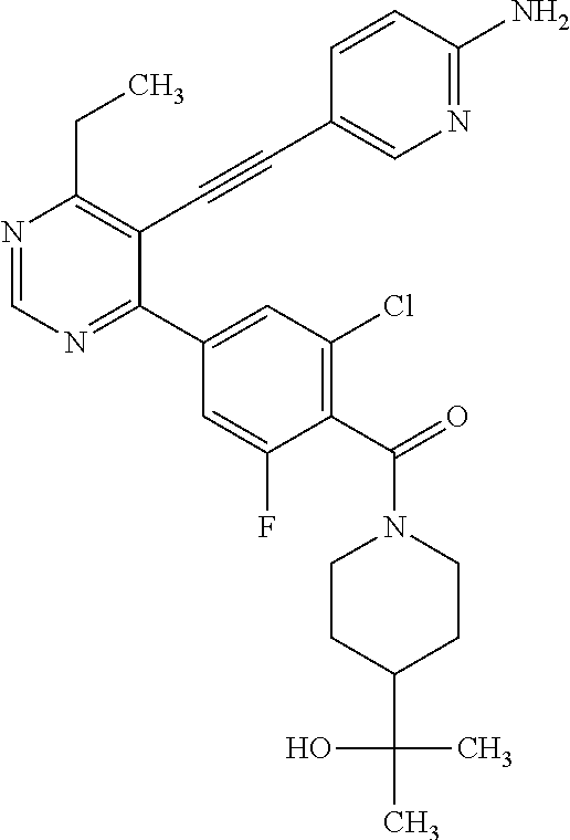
N1=CN=C(C2=CC(Cl)=C(C(N3CCC(C(C)(O)C)CC3)=O)C(F)=C2)C(C#CC2=CN=C(N)C=C2)=C1CC
